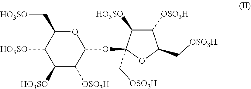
C1([HO3SO])C([OSO3H])C(OC2(C[OSO3H])C([HO3SO])C([OSO3H])C(C[OSO3H])O2)OC(C[HO3SO])C1[HO3SO]
